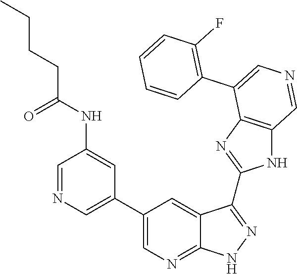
C1=NC=C(C2=CN=C3C(=C2)C(C2=NC4=C(N2)C=NC=C4C2=C(F)C=CC=C2)=NN3)C=C1NC(CCCC)=O
